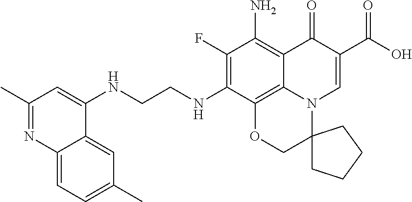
N1=C(C)C=C(NCCNC2=C(F)C(N)=C3C4=C2OCC2(N4C=C(C(O)=O)C3=O)CCCC2)C2=CC(C)=CC=C12
